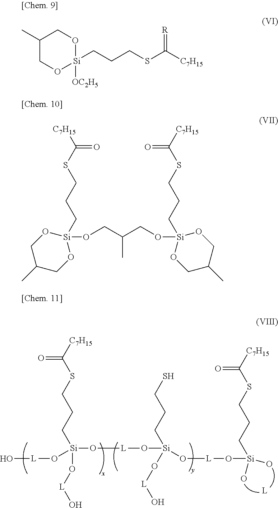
[Si](CCCSC([C7H15])=O)(O[L]O[Si](CCCS)(O[L]O)O[L]O[Si](CCCSC([C7H15])=O)(O)O)(O[L]O)O[L]O.C1(C)CO[Si]([OC2H5])(CCCSC([C7H15])=[R])OC1.[Si]1(CCCSC([C7H15])=O)(OCC(CO[Si]2(CCCSC([C7H15])=O)OCC(C)CO2)C)OCC(C)CO1
